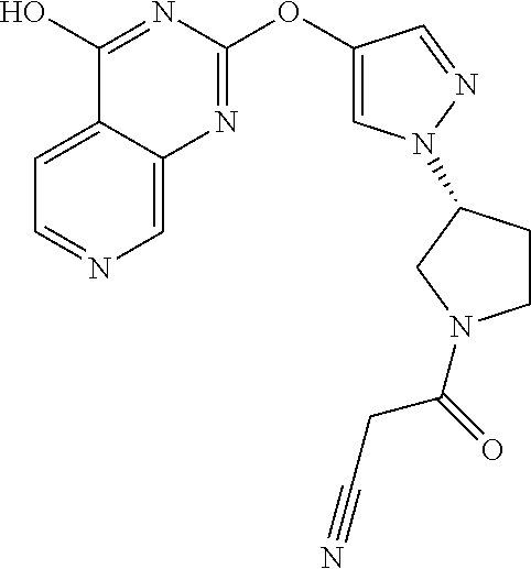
C12=CC=NC=C1N=C(OC1=CN(C3CCN(C(=O)CC#N)C3)N=C1)N=C2O
